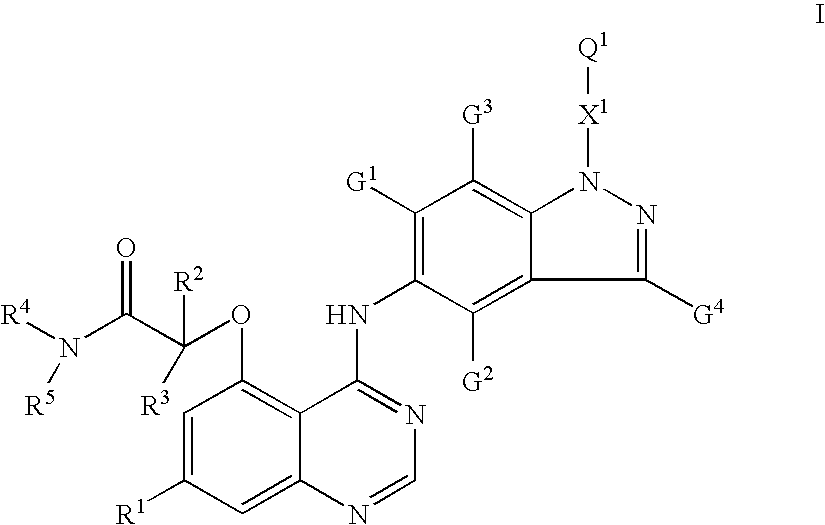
C1=C([R1])C=C2C(=C1OC(C(N([R4])[R5])=O)([R3])[R2])C(NC1=C([G1])C([G3])=C3C(=C1[G2])C([G4])=NN3[X1][Q1])=NC=N2
